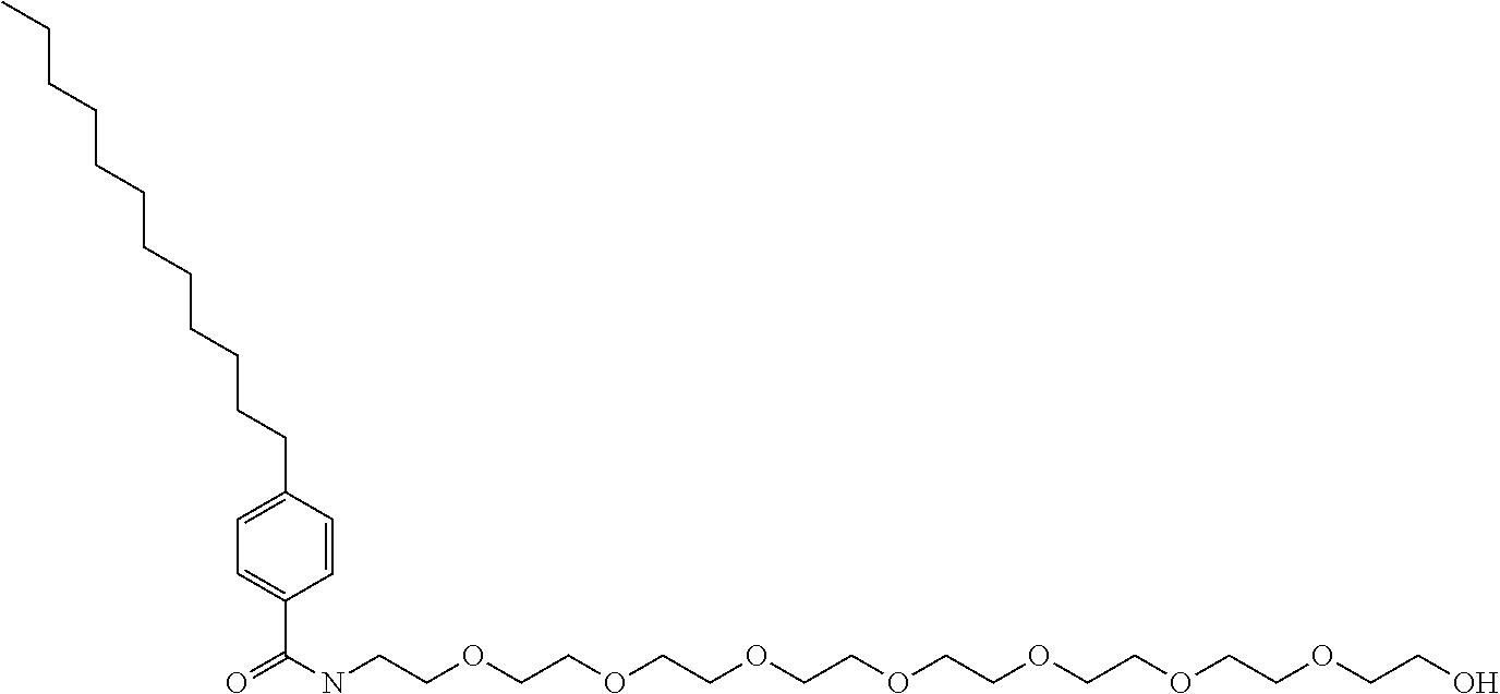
C1=C(CCCCCCCCCCCC)C=CC(C(=O)NCCOCCOCCOCCOCCOCCOCCOCCO)=C1
